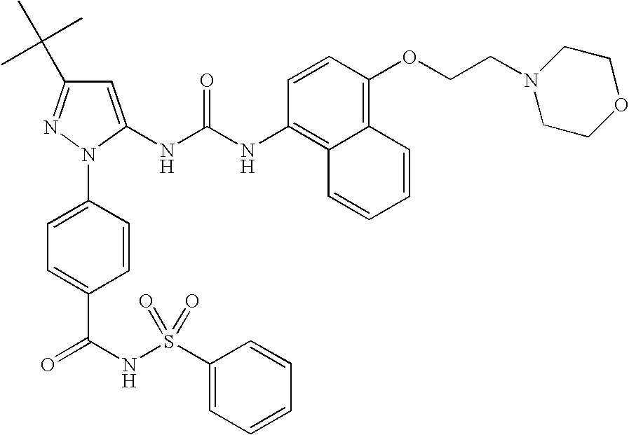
C1=C(NC(NC2=C3C(=C(OCCN4CCOCC4)C=C2)C=CC=C3)=O)N(C2=CC=C(C(NS(C3=CC=CC=C3)(=O)=O)=O)C=C2)N=C1C(C)(C)C
